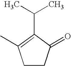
C1CC(=O)C(C(C)C)=C1C
